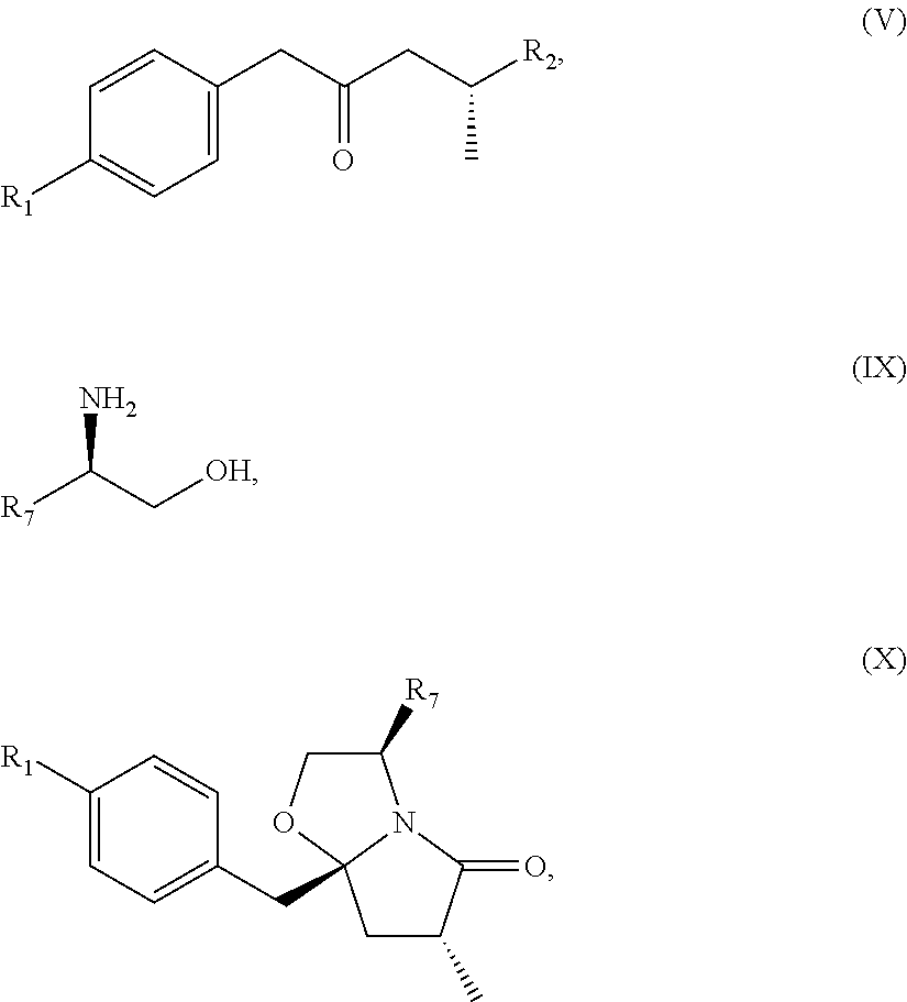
C1=C(CC(=O)CC(C)[R2])C=CC([R1])=C1.NC([R7])C[OH].C1([R1])=CC=C(CC23OCC([R7])N2C(=O)C(C)C3)C=C1
